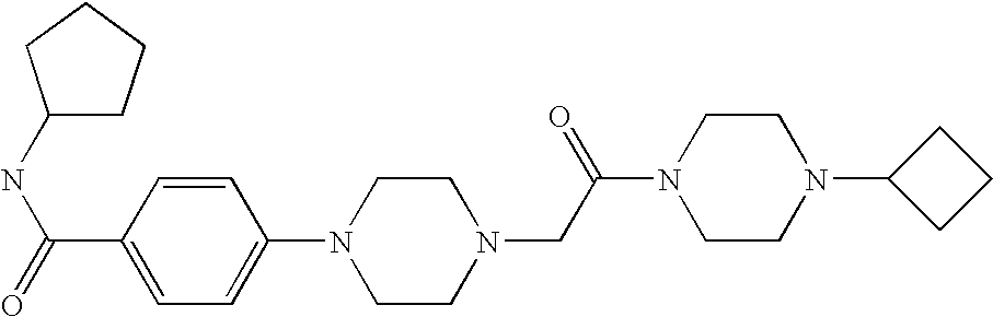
C1(NC(=O)C2=CC=C(N3CCN(CC(N4CCN(C5CCC5)CC4)=O)CC3)C=C2)CCCC1
